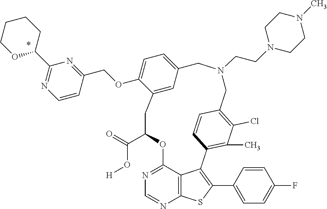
O(C1=CC=C2C=C1CC(C(O[H])=O)OC1=NC=NC3=C1C(=C(C1=CC=C(F)C=C1)S3)C1=C(C)C(Cl)=C(C=C1)CN(CCN1CCN(C)CC1)C2)CC1=NC(C2CCCCO2)=NC=C1
